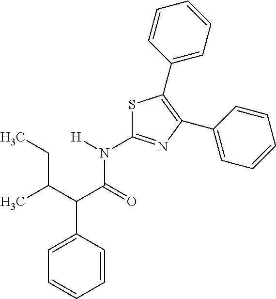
C1=CC(C(C(CC)C)C(=O)N([H])C2=NC(C3=CC=CC=C3)=C(C3=CC=CC=C3)S2)=CC=C1
